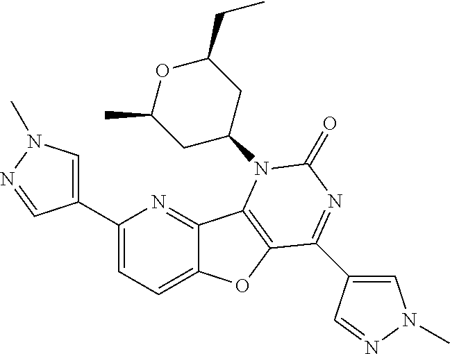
C1(C2=CN(C)N=C2)=CC=C2C(=N1)C1=C(O2)C(C2=CN(C)N=C2)=NC(=O)N1C1CC(C)OC(CC)C1
